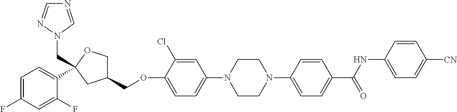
C1=C(F)C=C(F)C(C2(CN3N=CN=C3)OCC(COC3=CC=C(N4CCN(C5=CC=C(C(NC6=CC=C([CN])C=C6)=O)C=C5)CC4)C=C3Cl)C2)=C1
